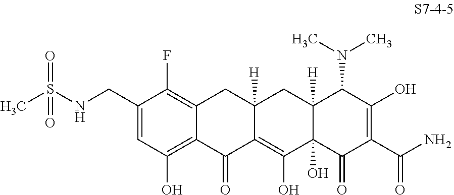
CS(NCC1=CC(O)=C2C(=C1F)CC1([H])C(=C(O)C3(O)C([H])(C1)C(N(C)C)C(O)=C(C(N)=O)C3=O)C2=O)(=O)=O
